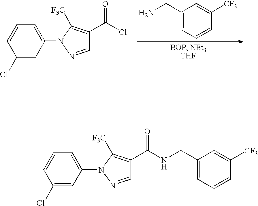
C1(Cl)=CC(N2N=CC(C(Cl)=O)=C2[F3C])=CC=C1.C1=C(CN)C=C([CF3])C=C1.C1=CC=C(N2N=CC(C(NCC3=CC=CC([CF3])=C3)=O)=C2[F3C])C=C1Cl
